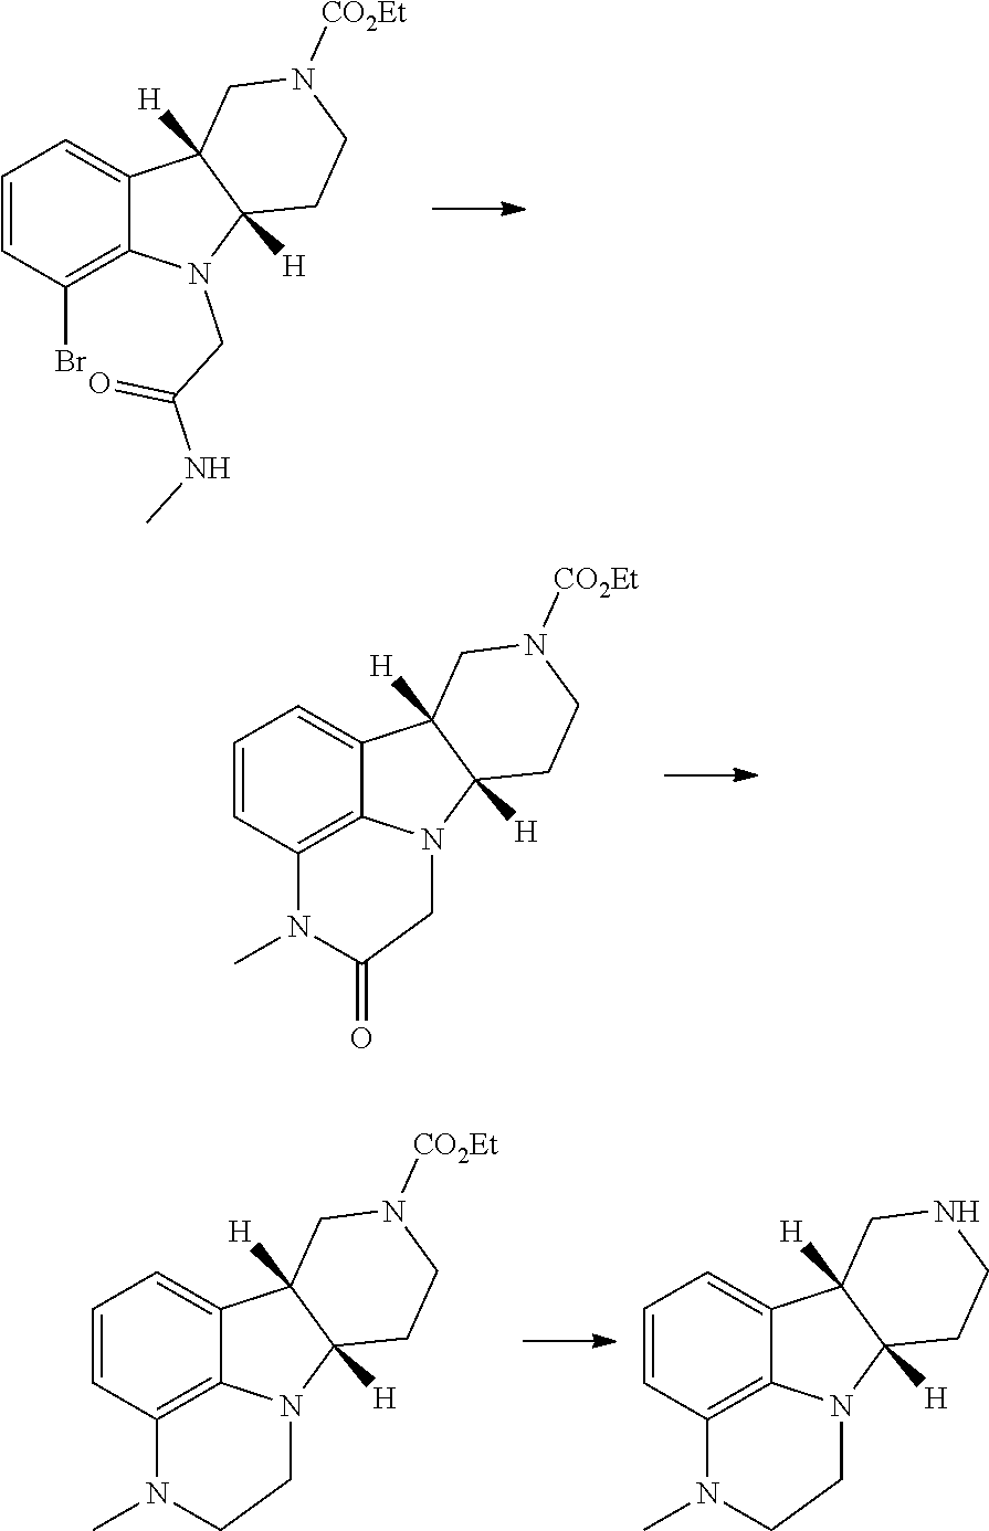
C1=CC(Br)=C2C(=C1)C1([H])C([H])(N2CC(NC)=O)CCN([CO2Et])C1.C1=CC2=C3C(=C1)C1([H])C([H])(N3CC(=O)N2C)CCN([CO2Et])C1.C1=CC2=C3C(=C1)C1([H])C([H])(N3CCN2C)CCN([CO2Et])C1.C1=CC2=C3C(=C1)C1([H])C([H])(N3CCN2C)CCNC1
